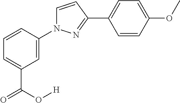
C1=C(OC)C=CC(C2=NN(C3=CC(C(=O)O[H])=CC=C3)C=C2)=C1
